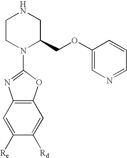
C1CN(C2=NC3=C(C=C([Rd])C([Re])=C3)O2)C(COC2=CN=CC=C2)CN1
